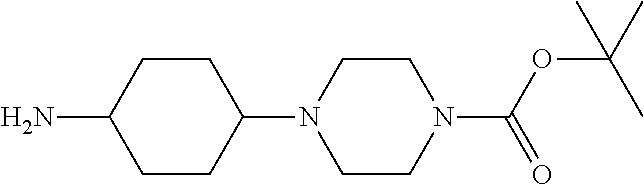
C1CC(N2CCN(C(OC(C)(C)C)=O)CC2)CCC1N
